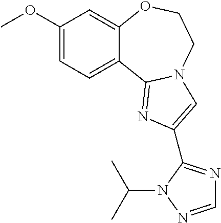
C1(OC)=CC=C2C(=C1)OCCN1C2=NC(C2=NC=NN2C(C)C)=C1
